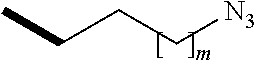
C(CC[N3])C
